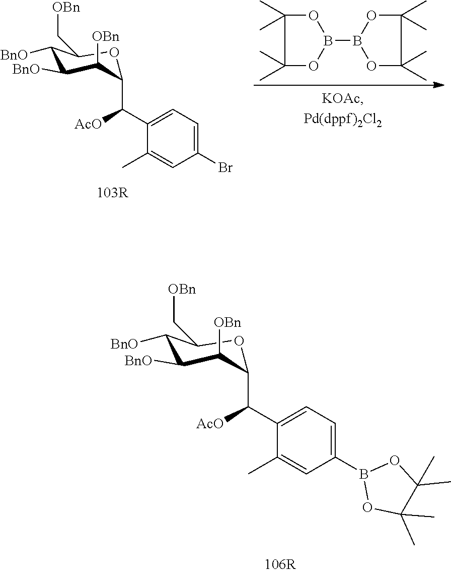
C(C1C([OBn])C([BnO])C([BnO])C(C[OBn])O1)(C1=CC=C(B2OC(C)(C)C(C)(C)O2)C=C1C)[AcO].C(C1C([OBn])C([BnO])C([BnO])C(C[OBn])O1)(C1=CC=C(Br)C=C1C)[AcO].O1C(C)(C)C(C)(C)OB1B1OC(C)(C)C(C)(C)O1
